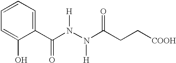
C1=CC=C(O)C(C(N(N(C(CC[COOH])=O)[H])[H])=O)=C1
